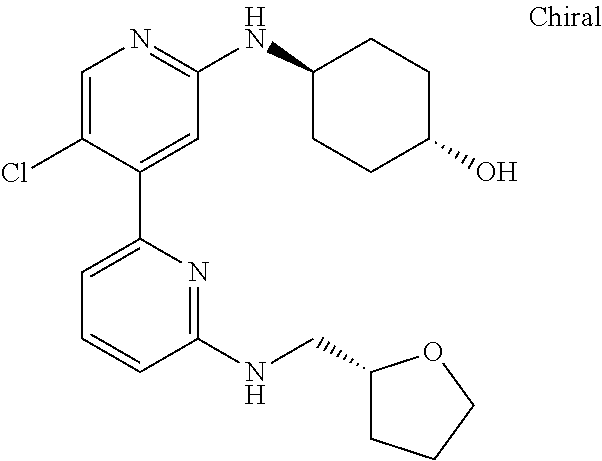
C1=C(Cl)C(C2=CC=CC(NCC3CCCO3)=N2)=CC(NC2CCC(O)CC2)=N1
